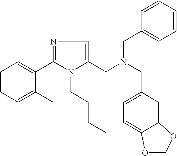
C1=CC=C(C)C(C2=NC=C(CN(CC3=CC=CC=C3)CC3=CC=C4C(=C3)OCO4)N2CCCC)=C1
